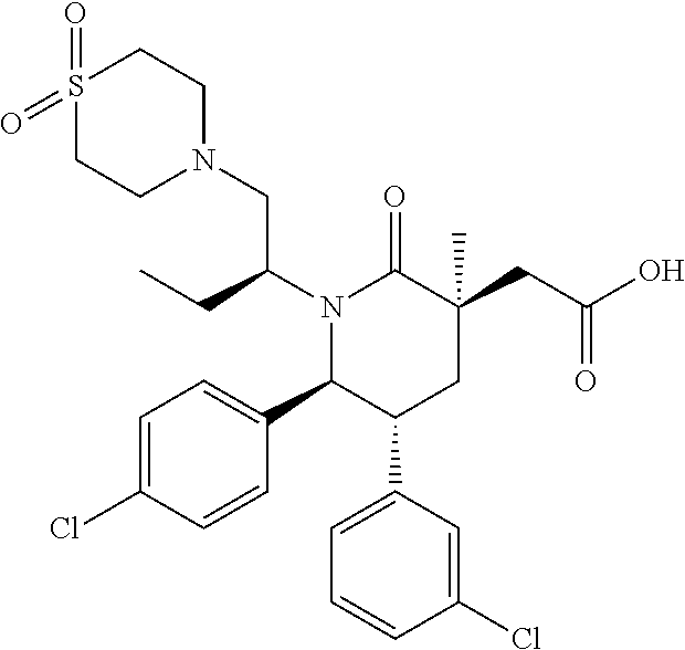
N1(C(CC)CN2CCS(=O)(=O)CC2)C(C2=CC=C(Cl)C=C2)C(C2=CC=CC(Cl)=C2)CC(C)(CC(=O)O)C1=O
